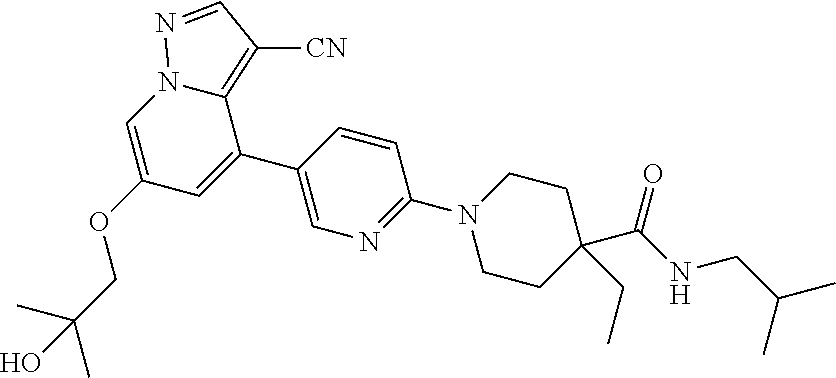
C1(C2=CC(OCC(C)(C)O)=CN3C2=C([CN])C=N3)=CN=C(N2CCC(C(NCC(C)C)=O)(CC)CC2)C=C1
